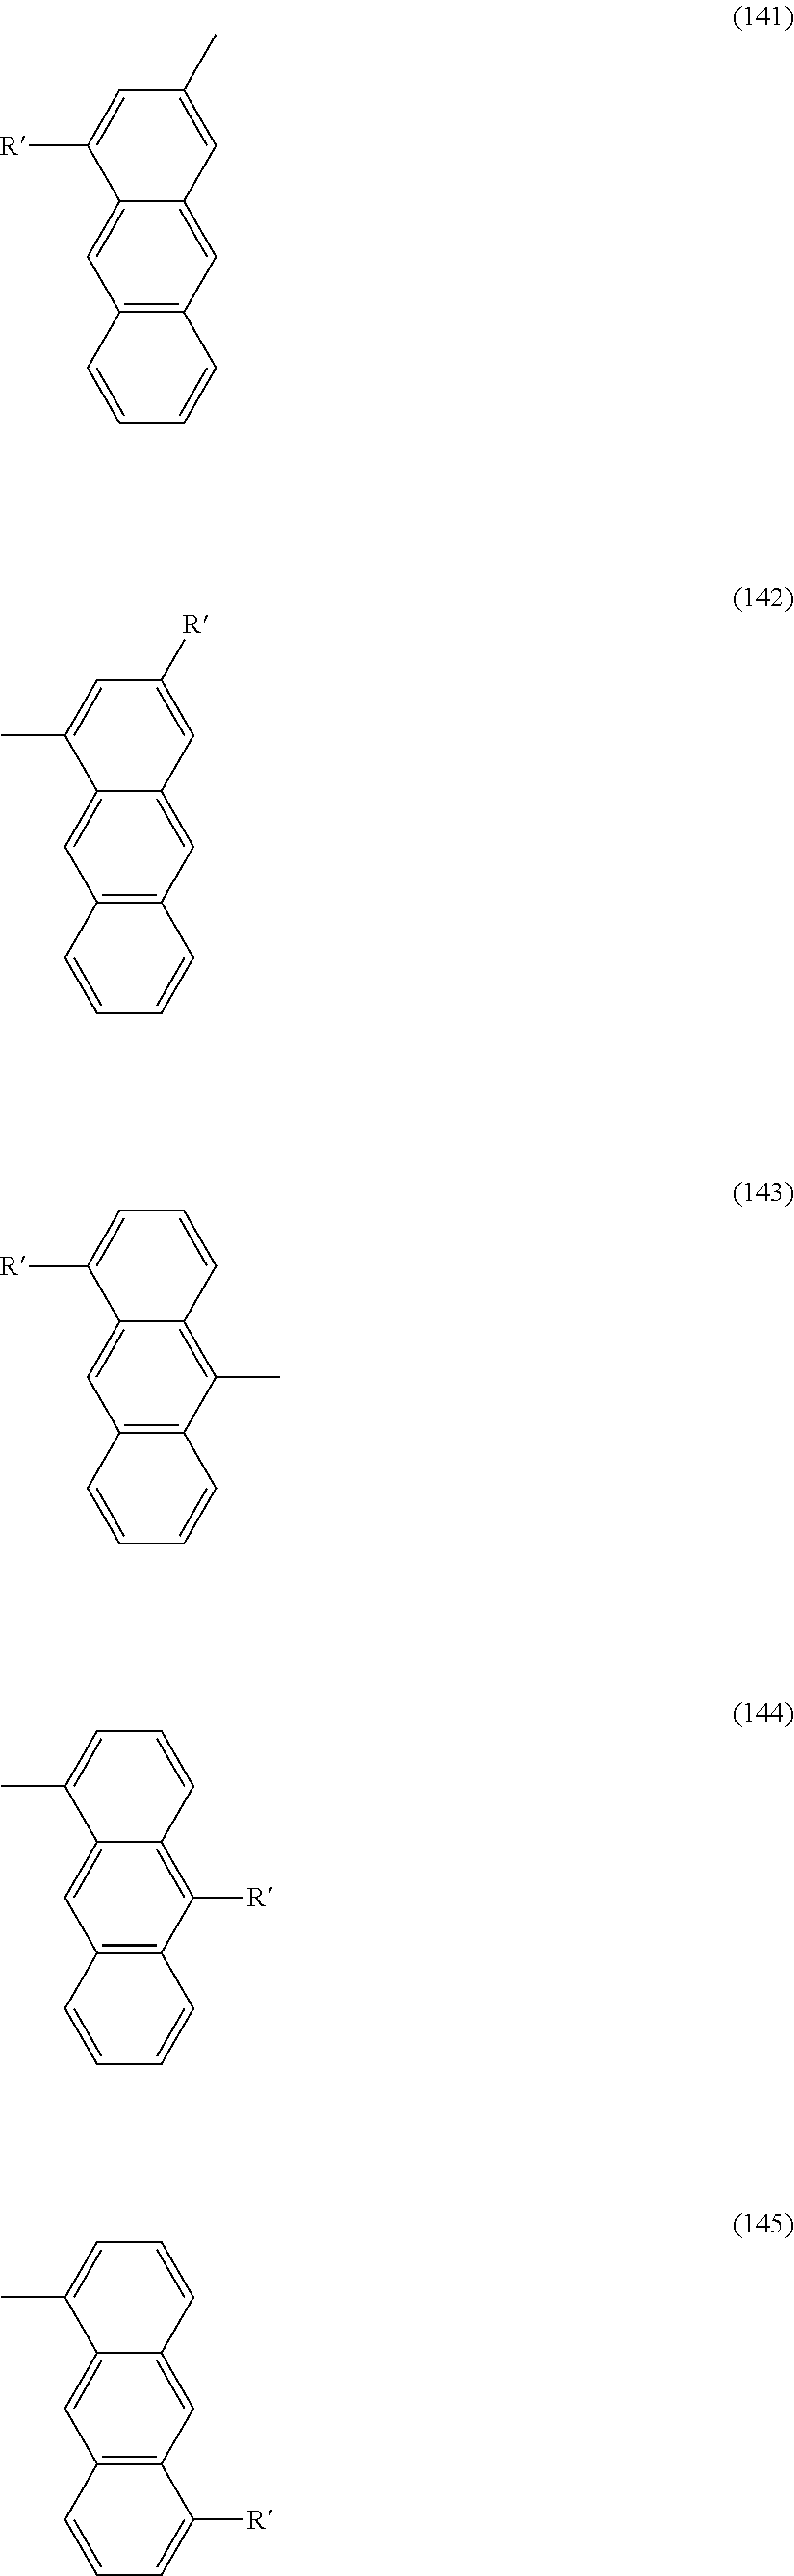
C12=C(C=C3C(=C1)C([R])=CC(C)=C3)C=CC=C2.C12=C(C=C3C(=C1)C(C)=CC([R])=C3)C=CC=C2.C12=C(C(C)=C3C(=C1)C([R])=CC=C3)C=CC=C2.C12=C(C([R])=C3C(=C1)C(C)=CC=C3)C=CC=C2.C12=C(C=C3C(=C1)C(C)=CC=C3)C([R])=CC=C2
